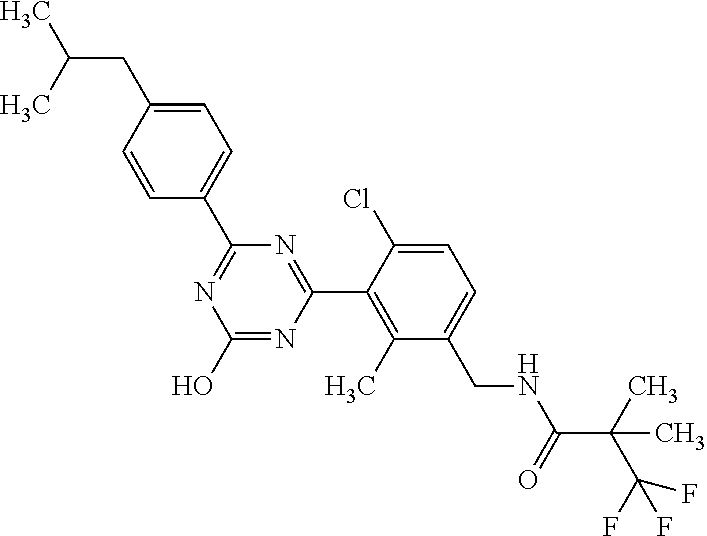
N1=C(C2=CC=C(CC(C)C)C=C2)N=C(C2=C(C)C(CNC(C(C(F)(F)F)(C)C)=O)=CC=C2Cl)N=C1O
